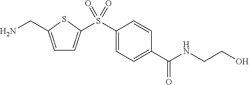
C1=C(CN)SC(S(C2=CC=C(C(NCCO)=O)C=C2)(=O)=O)=C1
